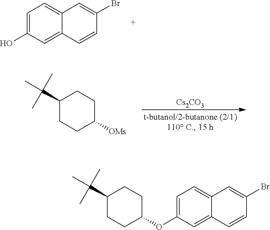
C1=C(O)C=C2C(=C1)C=C(Br)C=C2.[Cs2CO3].C1(C(C)(C)C)CCC([OMs])CC1.C1(C(C)(C)C)CCC(OC2=CC=C3C(=C2)C=CC(Br)=C3)CC1
